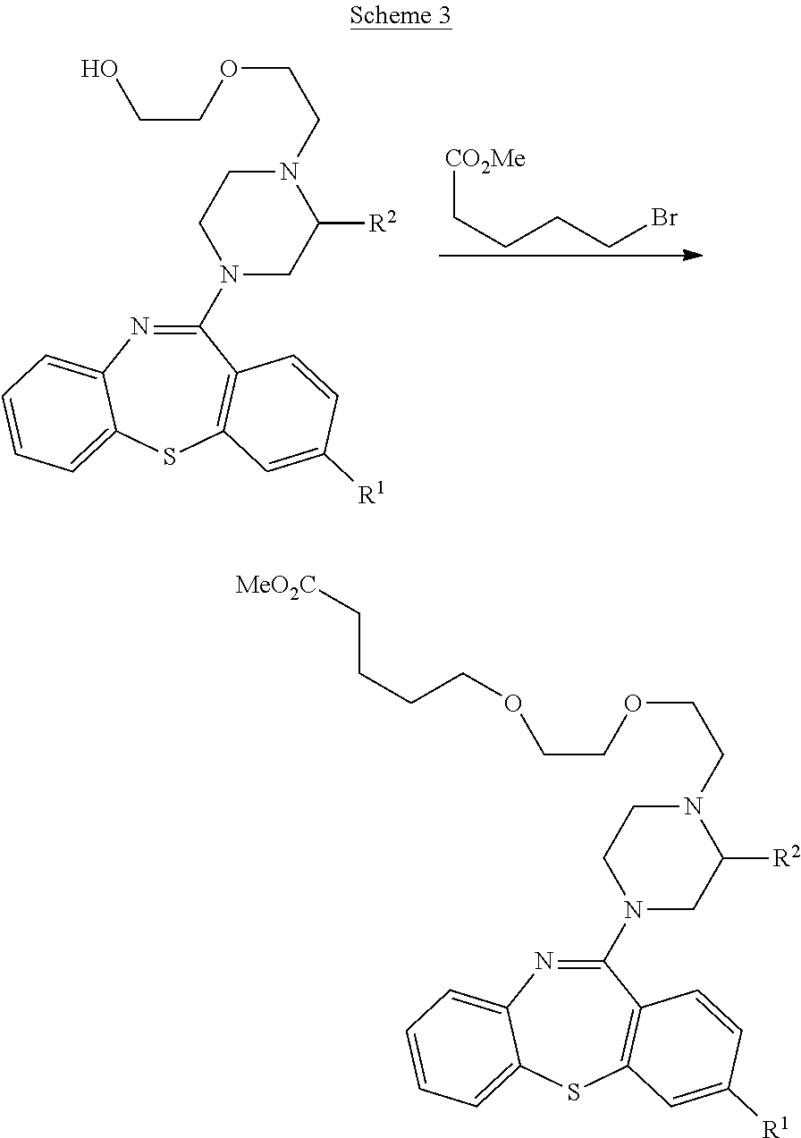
BrCCCC[CO2Me].N1(C2=NC3=CC=CC=C3SC3=C2C=CC([R1])=C3)CC([R2])N(CCOCCO)CC1.N1(C2=NC3=CC=CC=C3SC3=C2C=CC([R1])=C3)CC([R2])N(CCOCCOCCCC[MeO2C])CC1
